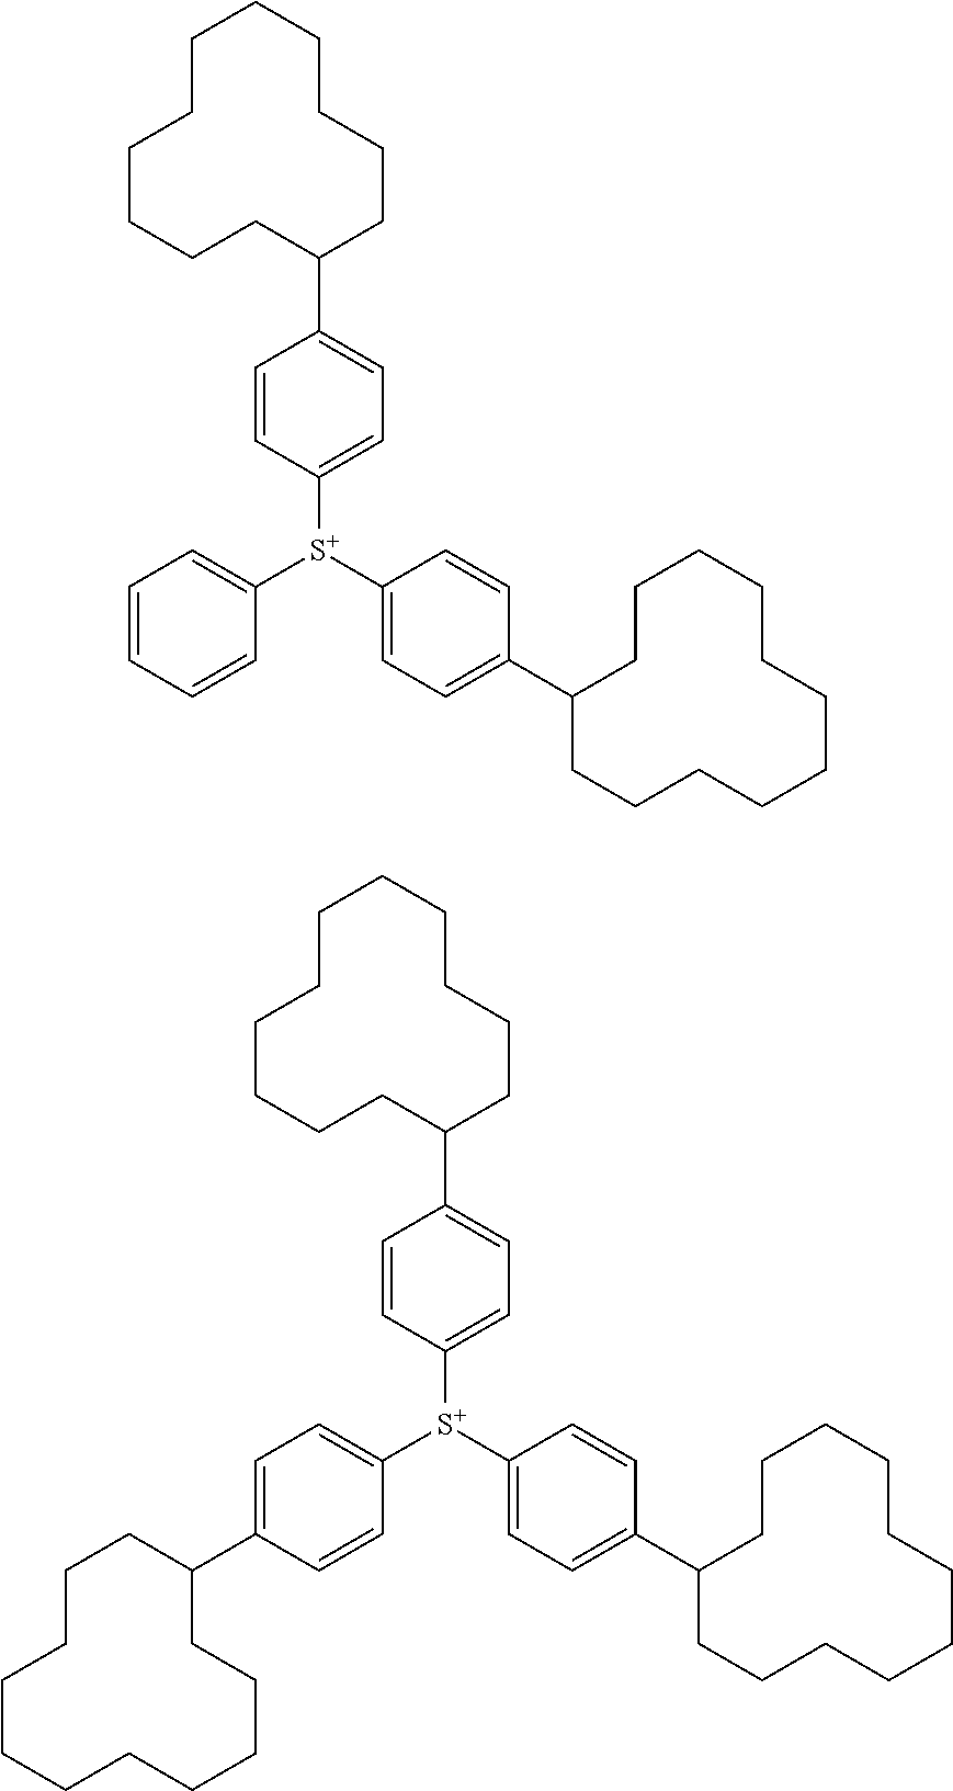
C1([S+](C2=CC=C(C3CCCCCCCCCCC3)C=C2)C2=CC=CC=C2)=CC=C(C2CCCCCCCCCCC2)C=C1.C1([S+](C2=CC=C(C3CCCCCCCCCCC3)C=C2)C2=CC=C(C3CCCCCCCCCCC3)C=C2)=CC=C(C2CCCCCCCCCCC2)C=C1
